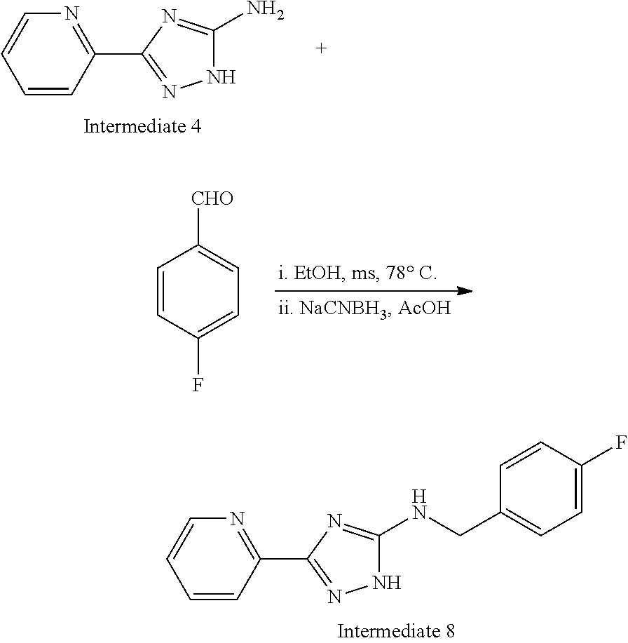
C1=CC(F)=CC=C1[CHO].C1=CC(C2=NNC(NCC3=CC=C(F)C=C3)=N2)=NC=C1.C1=CC(C2=NNC(N)=N2)=NC=C1
